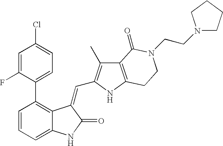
C1=CC(C2=CC=C(Cl)C=C2F)=C2C(=C1)NC(=O)C2=CC1=C(C)C2=C(N1)CCN(CCN1CCCC1)C2=O
